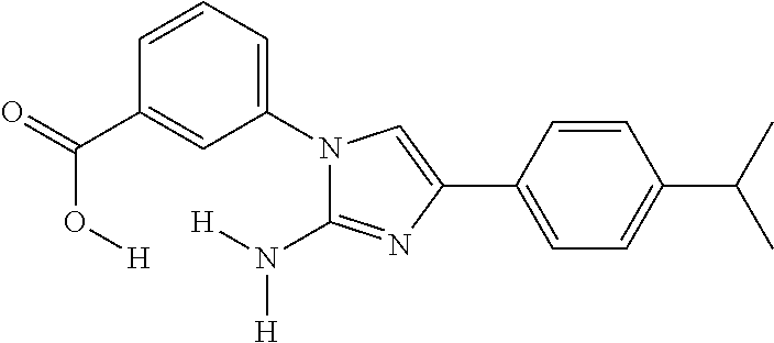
N1(C2=CC=CC(C(=O)O[H])=C2)C(N([H])[H])=NC(C2=CC=C(C(C)C)C=C2)=C1
